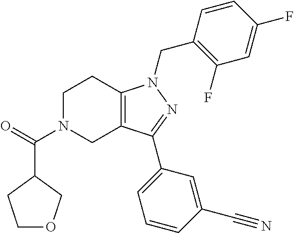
C1N(C(=O)C2COCC2)CC2=C(C1)N(CC1=C(F)C=C(F)C=C1)N=C2C1=CC=CC(C#N)=C1
